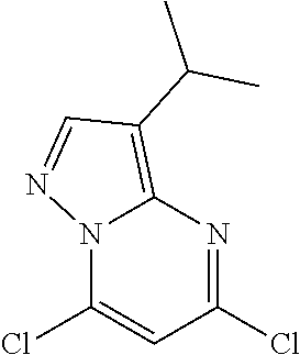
N12C(Cl)=CC(Cl)=NC1=C(C(C)C)C=N2
